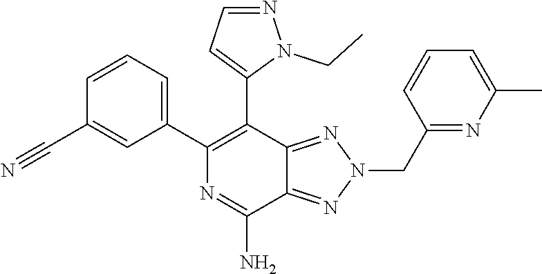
C1(C2=C(C3=CC=CC(C#N)=C3)N=C(N)C3=NN(CC4=NC(C)=CC=C4)N=C23)=CC=NN1CC
